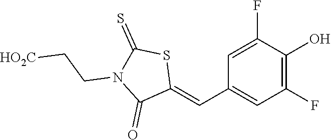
C1(F)=C(O)C(F)=CC(C=C2SC(=S)N(CC[HO2C])C2=O)=C1
